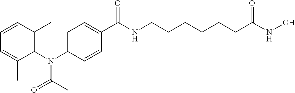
CC(=O)N(C1=C(C)C=CC=C1C)C1=CC=C(C(NCCCCCCC(NO)=O)=O)C=C1
